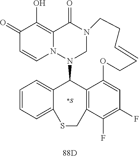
C1(=O)C=CN2C(=C1O)C(=O)N1CN2C2C3=C(C(F)=C(F)C=C3OCC=CCC1)CSC1=CC=CC=C21
